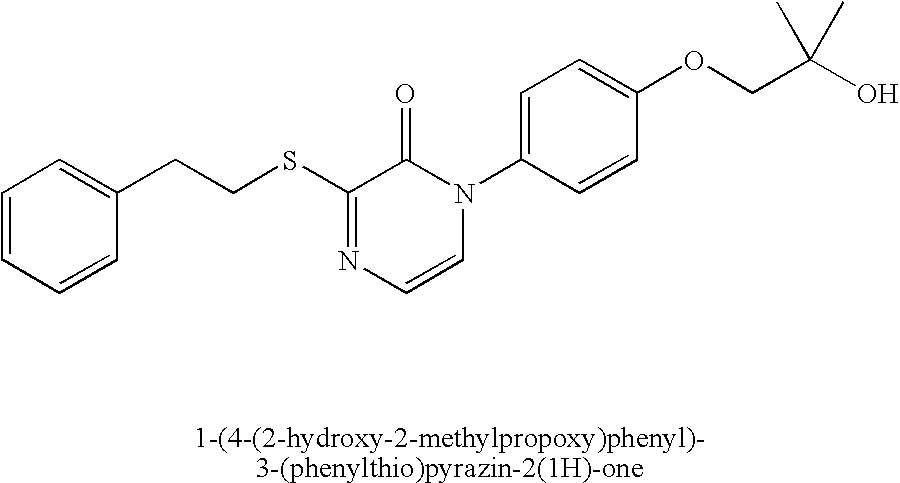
S(C1=NC=CN(C2=CC=C(OCC(O)(C)C)C=C2)C1=O)CCC1=CC=CC=C1
